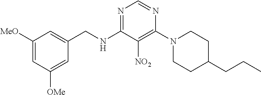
N1=C(NCC2=CC([MeO])=CC([OMe])=C2)C([NO2])=C(N2CCC(CCC)CC2)N=C1
